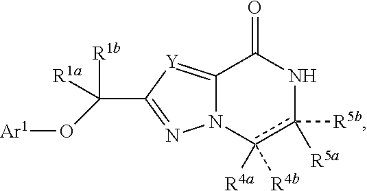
C12=[Y]C(C([R1b])([R1a])O[Ar1])=NN1c([R4b])([R4a])c([R5a])([R5b])NC2=O
